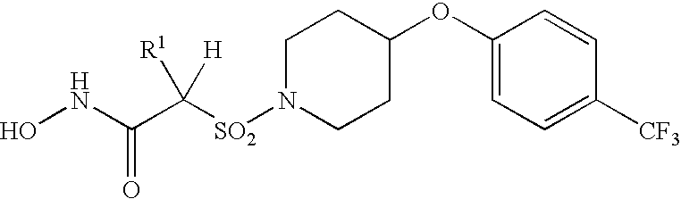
C1(OC2CCN([SO2]C(C(NO)=O)([R1])[H])CC2)=CC=C([CF3])C=C1
